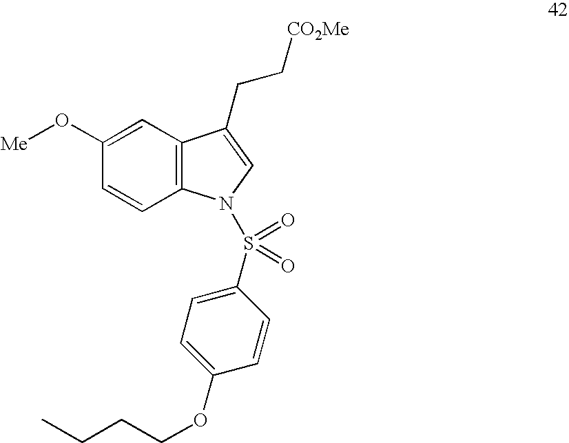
C1=C(O[Me])C=CC2=C1C(CC[CO2Me])=CN2S(C1=CC=C(OCCCC)C=C1)(=O)=O
